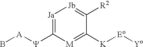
[Ja]1=C([Y][A]B)[M]=C([K][Eo][Yo])C([R2])=[Jb]1
